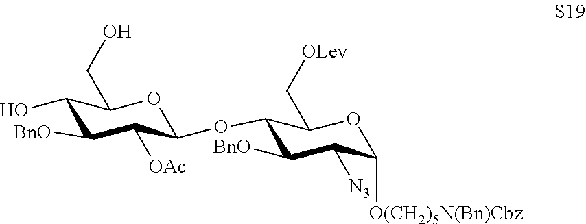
C1(OC2C([OAc])C([BnO])C(O)C(CO)O2)C([BnO])C([N3])C([O(CH2)5N(Bn)Cbz])OC1C[OLev]
